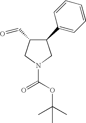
C1(C2=CC=CC=C2)C(C=O)CN(C(=O)OC(C)(C)C)C1
